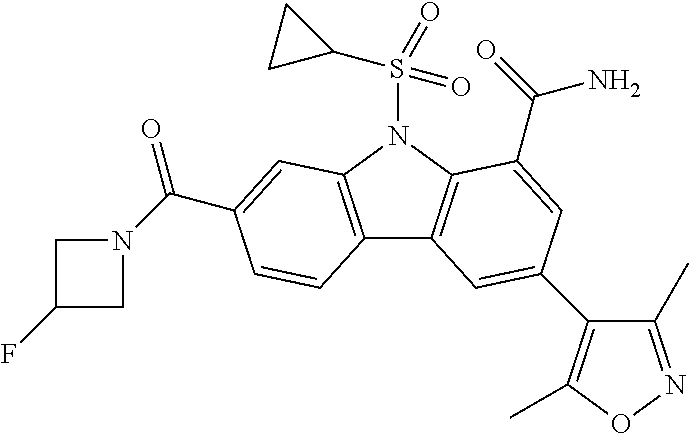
C12=C(N(S(C3CC3)(=O)=O)C3=C1C=C(C1=C(C)ON=C1C)C=C3C(=O)N)C=C(C(N1CC(F)C1)=O)C=C2
